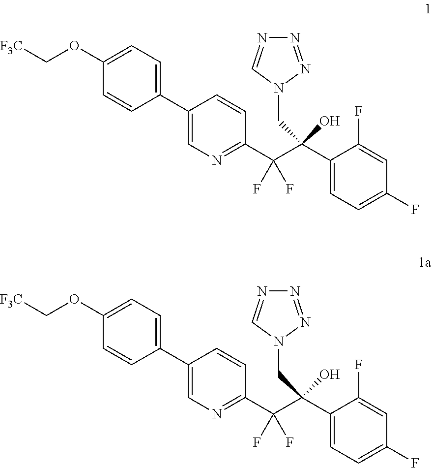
C1(C2=CC=C(OC[F3C])C=C2)=CN=C(C(C(C2=CC=C(F)C=C2F)(O)CN2N=NN=C2)(F)F)C=C1.C1(C2=CC=C(OC[F3C])C=C2)=CN=C(C(C(C2=CC=C(F)C=C2F)(O)CN2N=NN=C2)(F)F)C=C1
